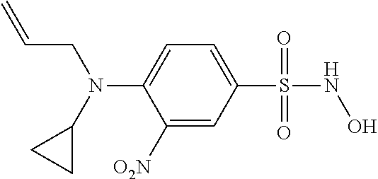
C1(S(NO)(=O)=O)=CC=C(N(CC=C)C2CC2)C([O2N])=C1
